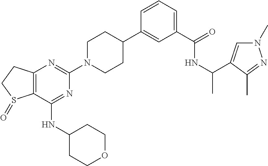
C12=C(CCS1=O)N=C(N1CCC(C3=CC(C(=O)NC(C4=CN(C)N=C4C)C)=CC=C3)CC1)N=C2NC1CCOCC1
